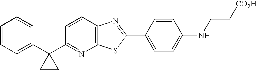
C1=CC=C(C2(C3=NC4=C(C=C3)N=C(C3=CC=C(NCC[CO2H])C=C3)S4)CC2)C=C1
